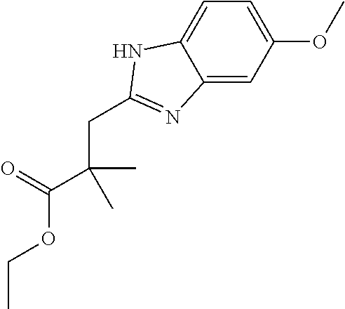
C12=CC=C(OC)C=C1N=C(CC(C)(C)C(=O)OCC)N2
